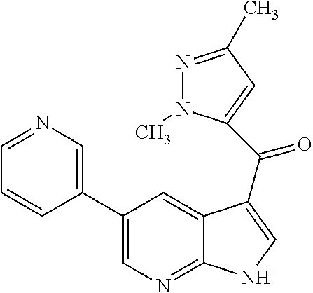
C1(C2=CN=C3C(=C2)C(C(=O)C2=CC(C)=NN2C)=CN3)=CN=CC=C1
